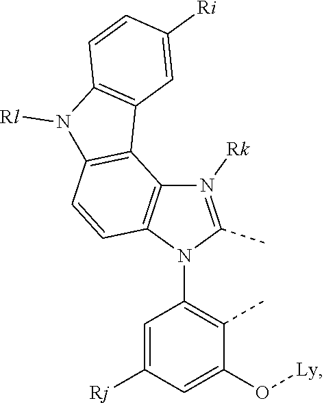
N1([Rk])=C(C)N(C2=C(C)C(O[Ly])=CC([Rj])=C2)C2=C1C1=C(C=C2)N([Rl])C2=C1C=C([Ri])C=C2
